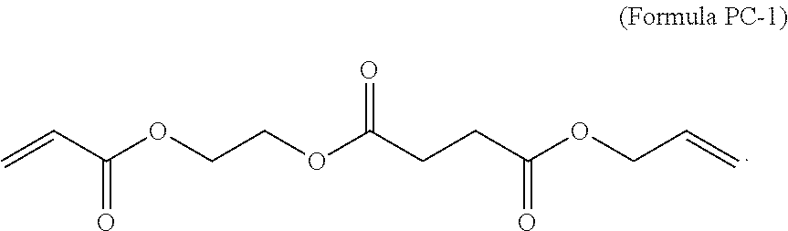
C(C(OCCOC(CCC(OCC=C)=O)=O)=O)=C
